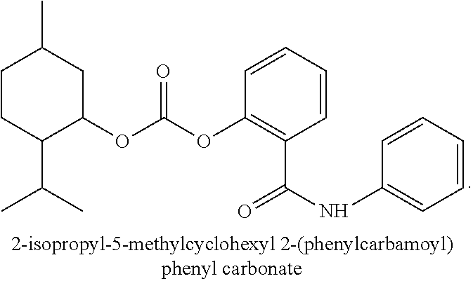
C1CC(C(C)C)C(OC(OC2=C(C(=O)NC3=CC=CC=C3)C=CC=C2)=O)CC1C
